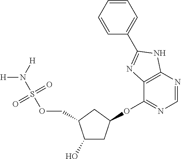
C1(O)CC(OC2=NC=NC3=C2N=C(C2=CC=CC=C2)N3)CC1COS(N([H])[H])(=O)=O
